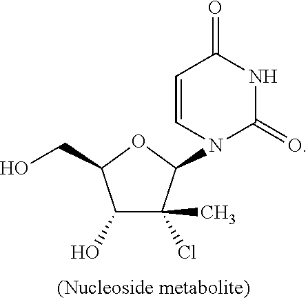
C1=CN(C2C(Cl)(C)C(O)C(CO)O2)C(=O)NC1=O
